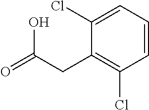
C1(Cl)=CC=CC(Cl)=C1CC(=O)O
